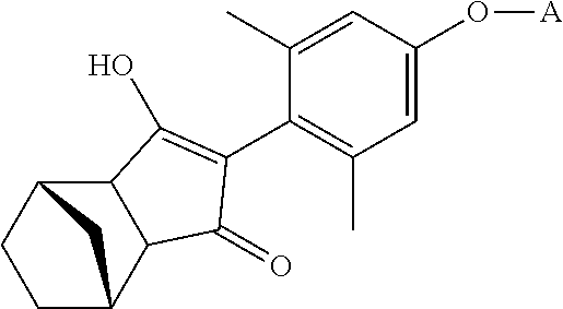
C12C3CCC(C1C(=O)C(C1=C(C)C=C(O[A])C=C1C)=C2O)C3
